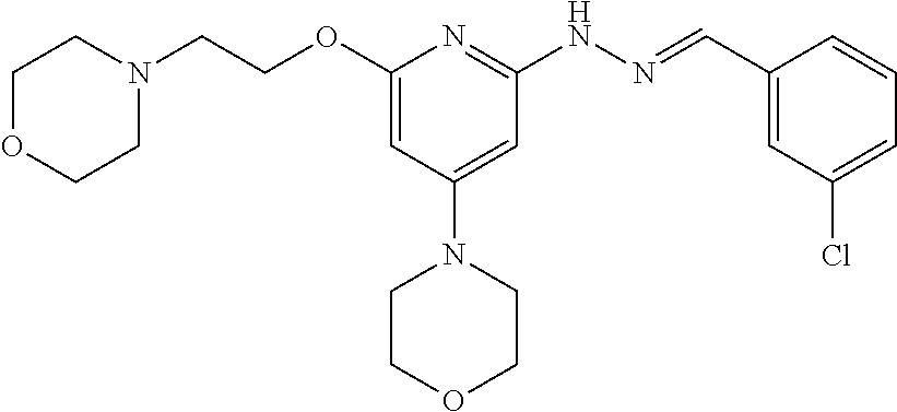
O(C1=CC(N2CCOCC2)=CC(NN=CC2=CC(Cl)=CC=C2)=N1)CCN1CCOCC1
